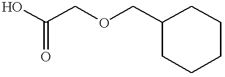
OC(COCC1CCCCC1)=O
